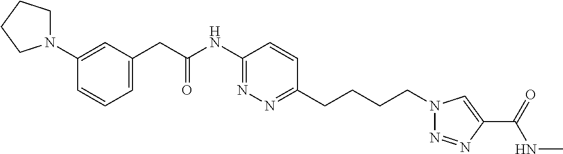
C1=CC=C(CC(NC2=NN=C(CCCCN3N=NC(C(NC)=O)=C3)C=C2)=O)C=C1N1CCCC1
